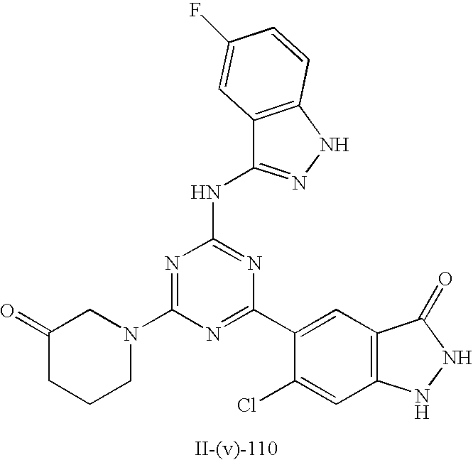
C12=C(NN=C1NC1=NC(C3=CC4=C(C=C3Cl)NNC4=O)=NC(N3CC(=O)CCC3)=N1)C=CC(F)=C2
